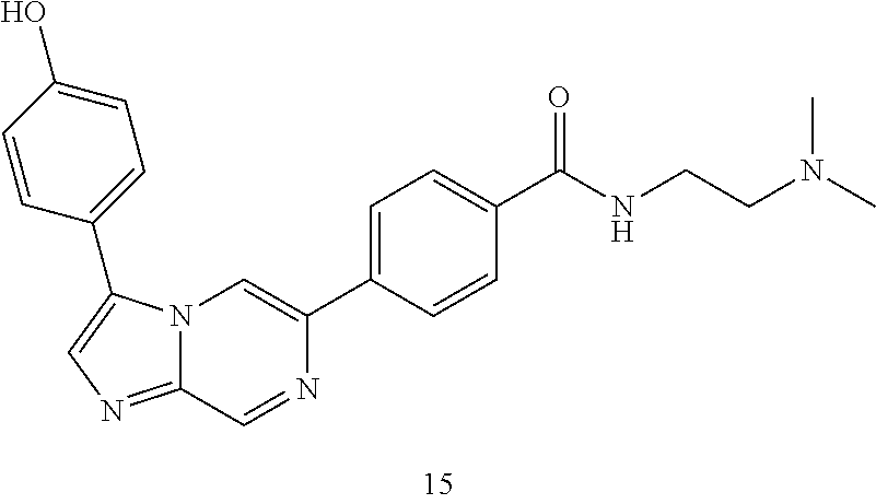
C12=NC=C(C3=CC=C(O)C=C3)N1C=C(C1=CC=C(C(NCCN(C)C)=O)C=C1)N=C2
